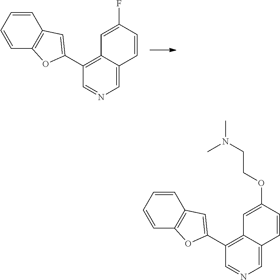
C1=NC=C2C(=C1C1=CC3=C(C=CC=C3)O1)C=C(F)C=C2.C1=NC=C2C(=C1C1=CC3=C(C=CC=C3)O1)C=C(OCCN(C)C)C=C2
